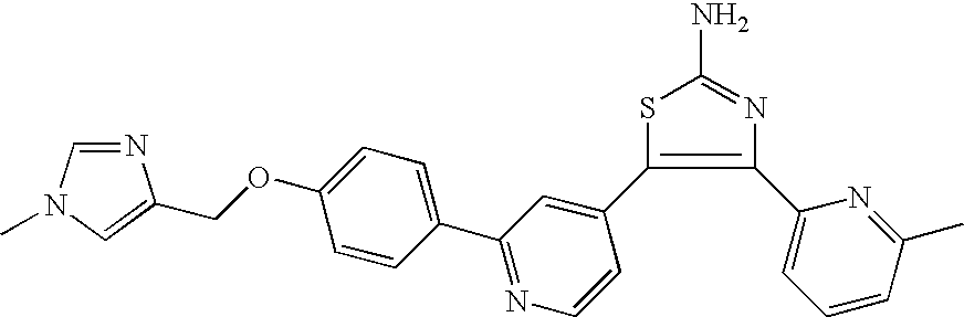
N1=C(N)SC(C2=CC(C3=CC=C(OCC4=CN(C)C=N4)C=C3)=NC=C2)=C1C1=CC=CC(C)=N1
